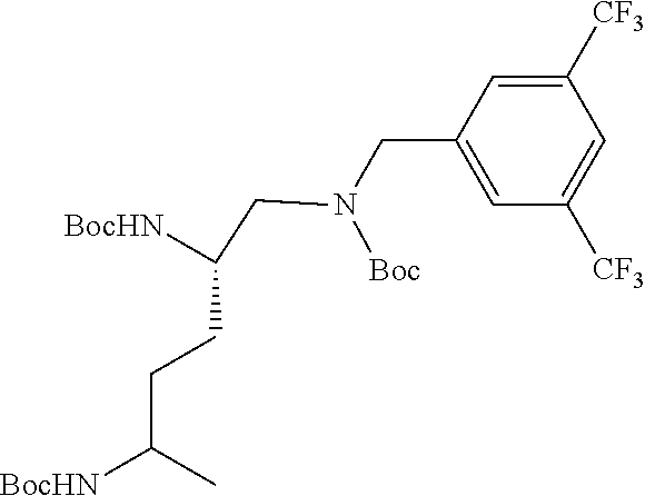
C1([CF3])=CC(CN(CC([BocHN])CCC([BocHN])C)[Boc])=CC([CF3])=C1
